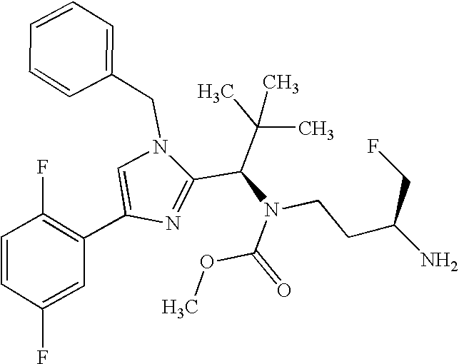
C1=C(C2=C(F)C=CC(F)=C2)N=C(C(N(CCC(N)CF)C(=O)OC)C(C)(C)C)N1CC1=CC=CC=C1
